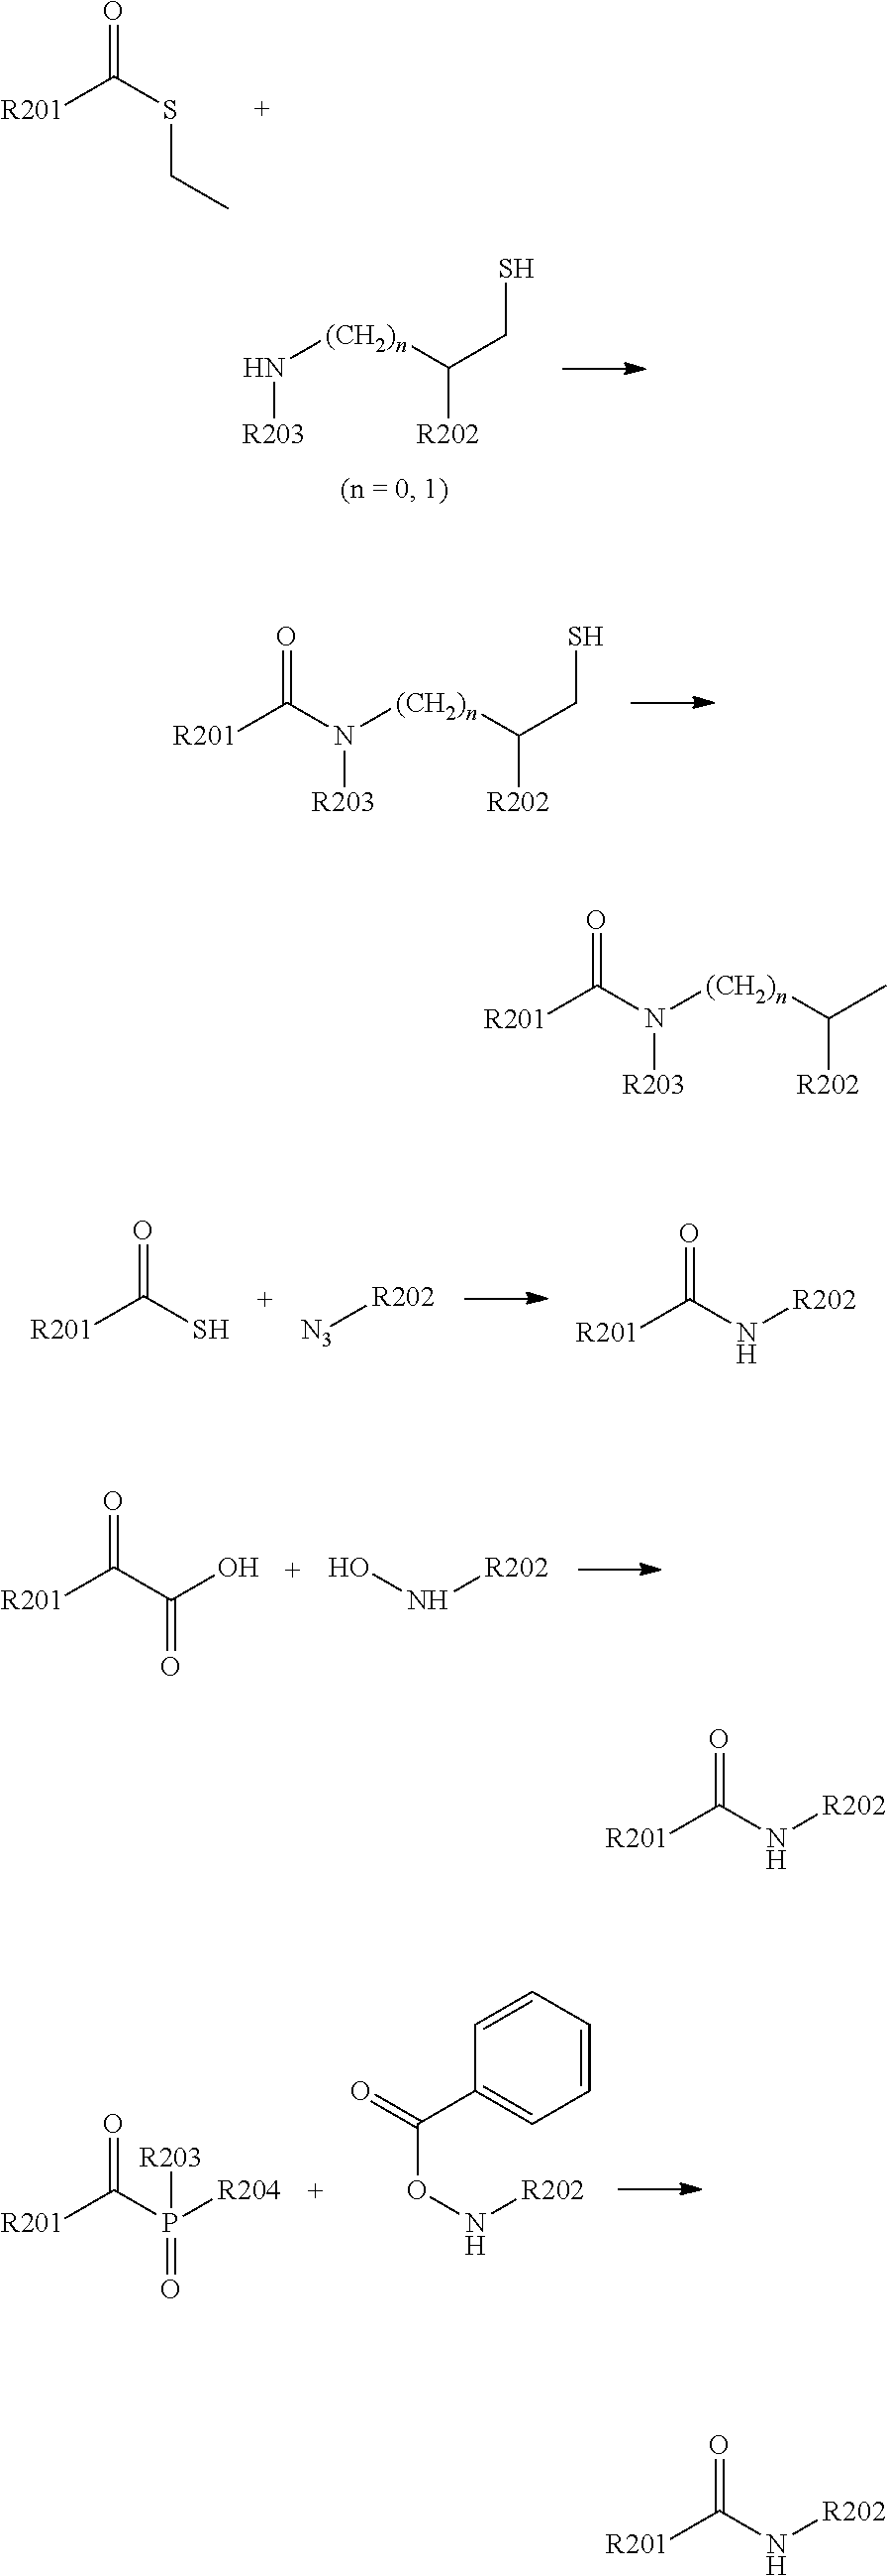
C(=O)(SCC)[R201].N([R203])([(CH2)n]C([R202])CS)C(=O)[R201].O=C(S)[R201].[N3][R202].[R201]C(N[R202])=O.O=C(C(=O)O)[R201].N([R202])O.[R201]C(P([R204])([R203])=O)=O.O(C(=O)C1=CC=CC=C1)N[R202].N([R203])[(CH2)n]C([R202])CS.N([R203])([(CH2)n]C([R202])C)C(=O)[R201].[R201]C(N[R202])=O.[R201]C(N[R202])=O
